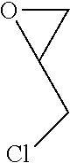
C1OC1CCl
